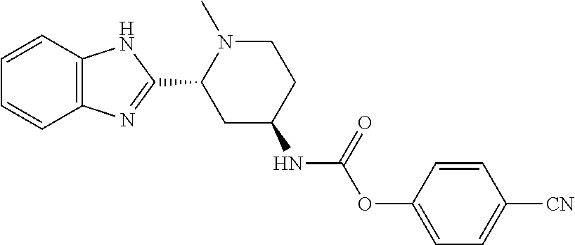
C1CN(C)C(C2=NC3=C(N2)C=CC=C3)CC1NC(OC1=CC=C([CN])C=C1)=O
